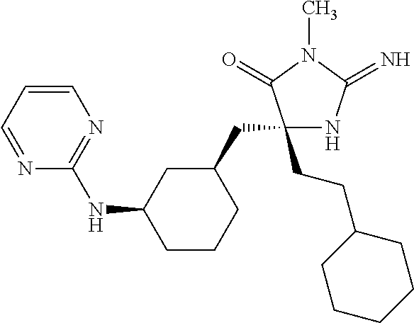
C1(CCC2CCCCC2)(CC2CC(NC3=NC=CC=N3)CCC2)NC(=N)N(C)C1=O
